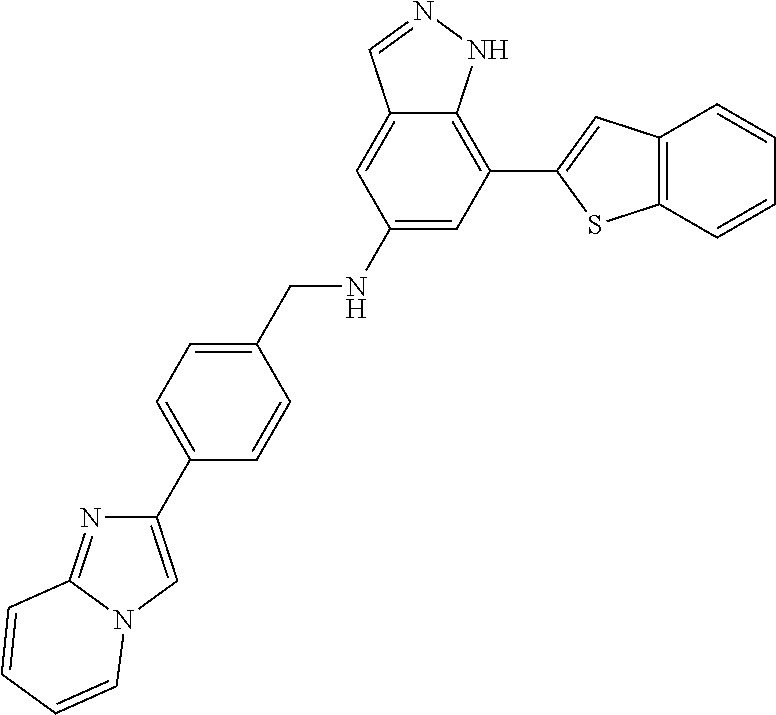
C1(NCC2=CC=C(C3=CN4C(=N3)C=CC=C4)C=C2)=CC(C2=CC3=C(S2)C=CC=C3)=C2C(=C1)C=NN2
